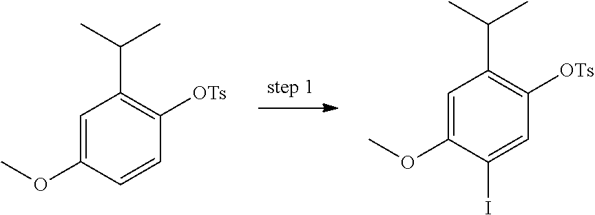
C1=C(OC)C(I)=CC([OTs])=C1C(C)C.C1=C(OC)C=CC([OTs])=C1C(C)C
